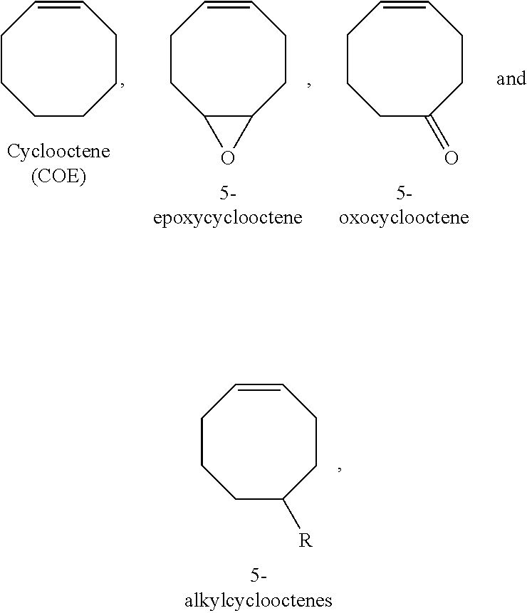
C1CCCCCC=C1.C1CC2C(CCC=C1)O2.C1CCC(=O)CCC=C1.C1CCC([R])CCC=C1
